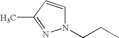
N1(CCC)C=CC(C)=N1
